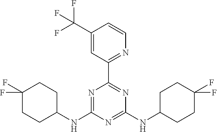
C1(C2=NC(NC3CCC(F)(F)CC3)=NC(NC3CCC(F)(F)CC3)=N2)=NC=CC(C(F)(F)F)=C1
